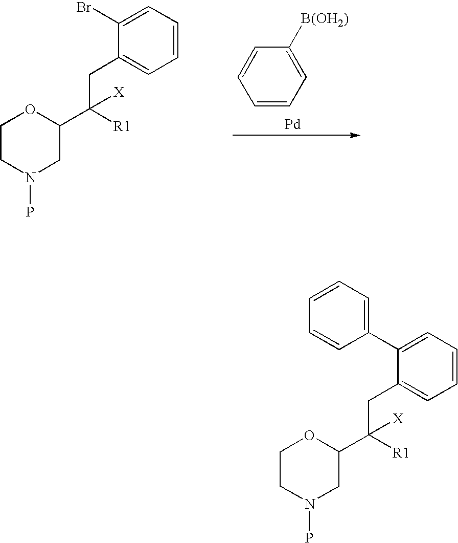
C1=CC=C([B(OH2)])C=C1.[Pd].C1CN(P)CC(C(CC2=CC=CC=C2Br)([R1])[X])O1.C1CN(P)CC(C(CC2=CC=CC=C2C2=CC=CC=C2)([R1])[X])O1
